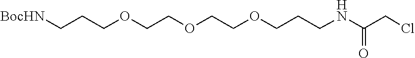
N(C(=O)CCl)CCCOCCOCCOCCC[BocHN]
